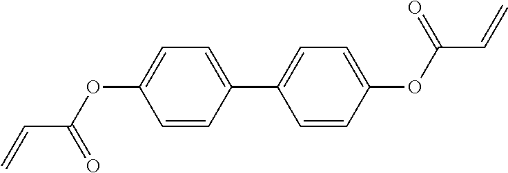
C1=CC(C2=CC=C(OC(=O)C=C)C=C2)=CC=C1OC(C=C)=O
